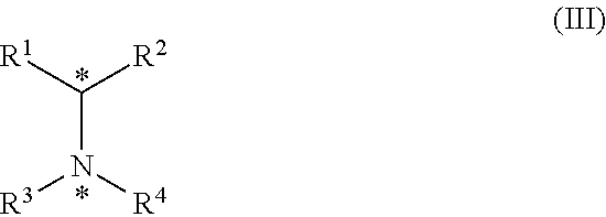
C(N([R4])[R3])([R1])[R2]
